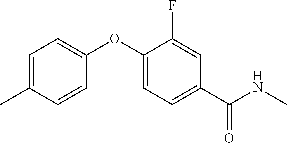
C1=C(C)C=CC(OC2=CC=C(C(NC)=O)C=C2F)=C1
